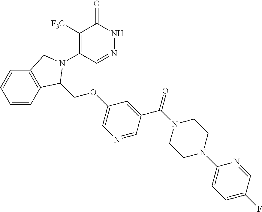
C1([F3C])=C(N2C(COC3=CN=CC(C(=O)N4CCN(C5=CC=C(F)C=N5)CC4)=C3)C3=C(C=CC=C3)C2)C=NNC1=O
